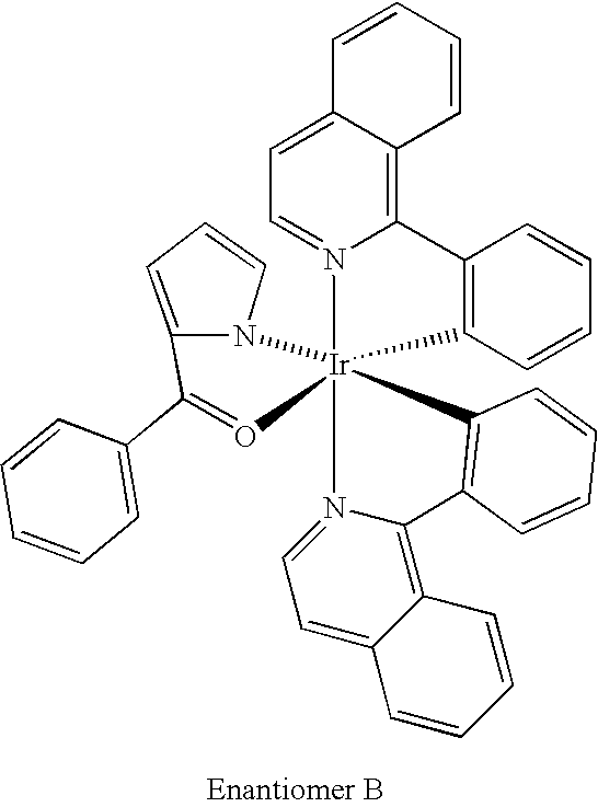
C1=CC=CC2=C1[Ir]13(N4=CC=C5C(=C24)C=CC=C5)(C2=C(C=CC=C2)C2=C4C(=CC=N12)C=CC=C4)N1C(=CC=C1)C(C1=CC=CC=C1)=O3
